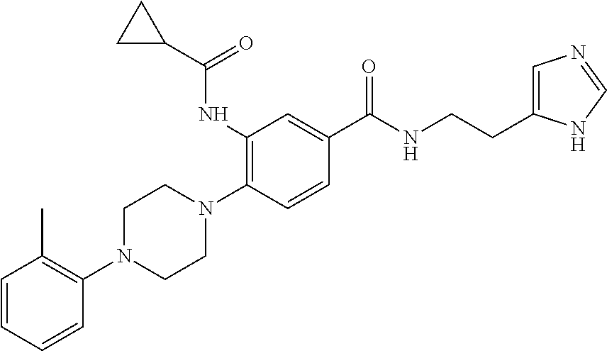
C1=CC=CC(N2CCN(C3=C(NC(C4CC4)=O)C=C(C(NCCC4=CN=CN4)=O)C=C3)CC2)=C1C
